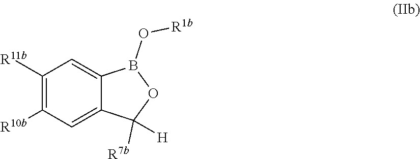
C1=C2C(=CC([R10b])=C1[R11b])C([R7b])([H])OB2O[R1b]
